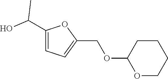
OC(C1=CC=C(COC2OCCCC2)O1)C
